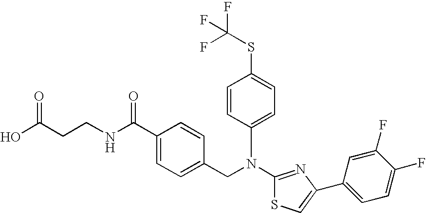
N(C1=NC(C2=CC=C(F)C(F)=C2)=CS1)(CC1=CC=C(C(NCCC(O)=O)=O)C=C1)C1=CC=C(SC(F)(F)F)C=C1
